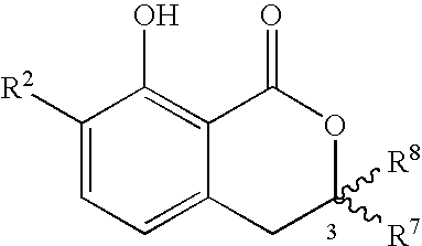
C1([R2])=CC=C2C(=C1O)C(=O)OC([R8])([R7])C2
